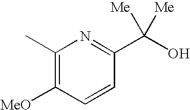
C1(C)=C([MeO])C=CC(C(O)([Me])[Me])=N1
